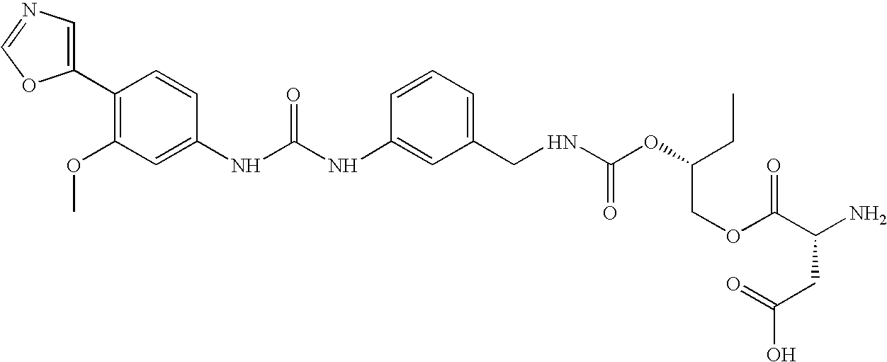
C1(C2=C(OC)C=C(NC(NC3=CC(CNC(OC(CC)COC(C(N)CC(O)=O)=O)=O)=CC=C3)=O)C=C2)=CN=CO1
